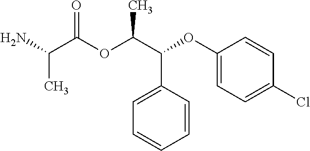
NC(C(OC(C(C1=CC=CC=C1)OC1=CC=C(Cl)C=C1)C)=O)C
